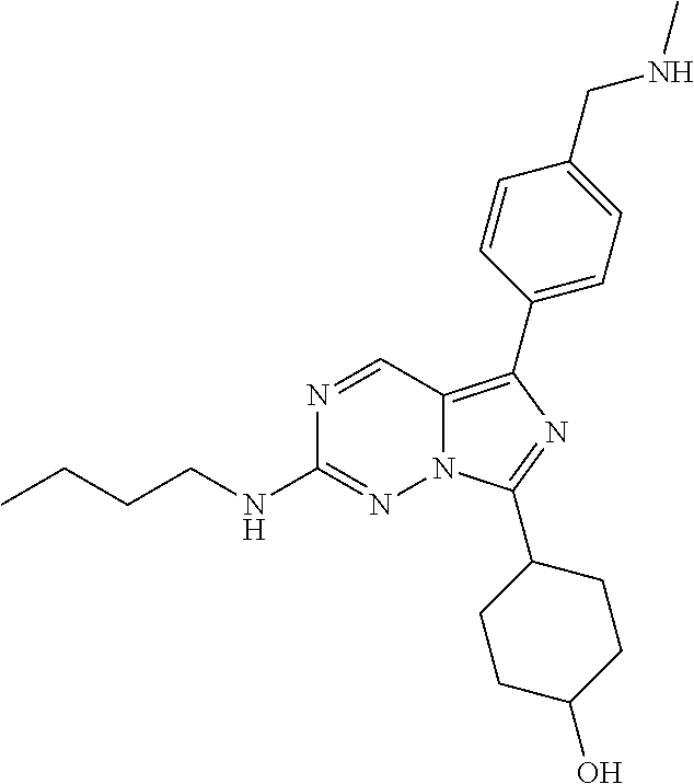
N1=CC2=C(C3=CC=C(CNC)C=C3)N=C(C3CCC(O)CC3)N2N=C1NCCCC
